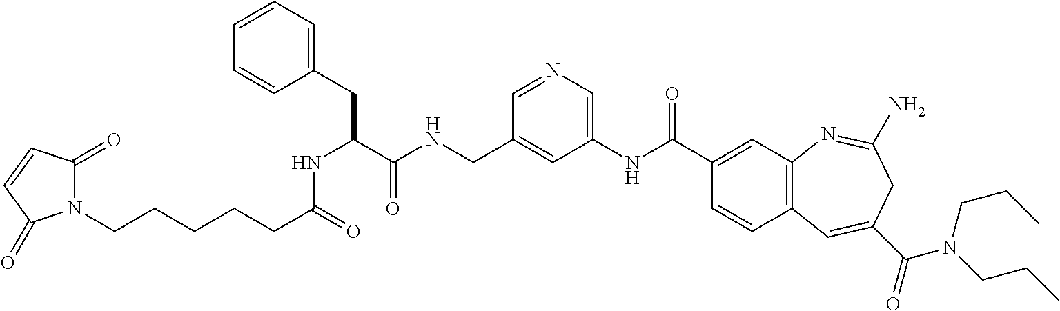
C1(CNC(C(NC(CCCCCN2C(=O)C=CC2=O)=O)CC2=CC=CC=C2)=O)=CC(NC(C2=CC3=C(C=C2)C=C(C(=O)N(CCC)CCC)CC(N)=N3)=O)=CN=C1
